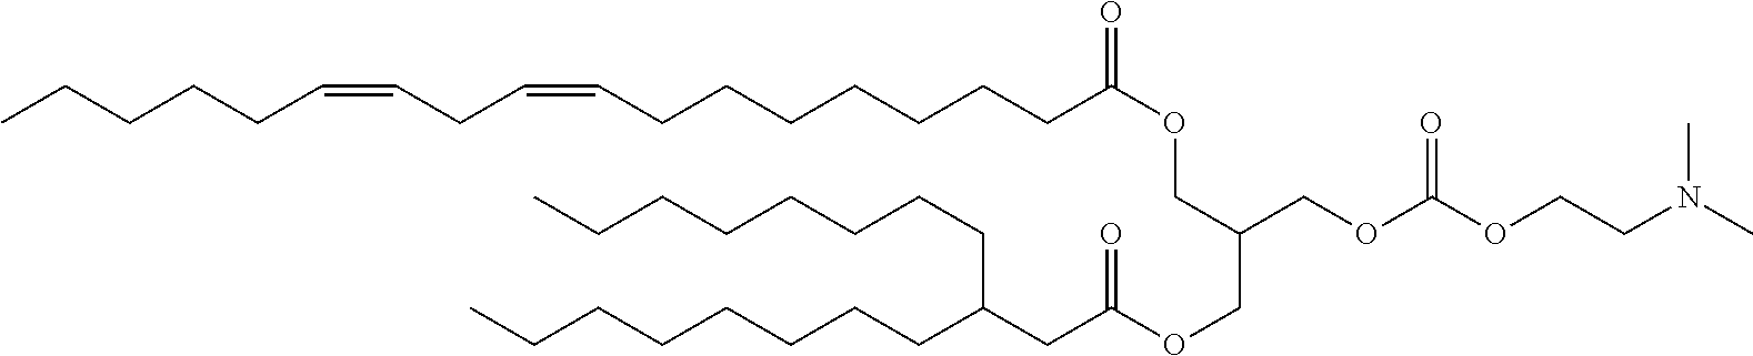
CN(CCOC(OCC(COC(CC(CCCCCCCC)CCCCCCCC)=O)COC(CCCCCCCC=CCC=CCCCCC)=O)=O)C
